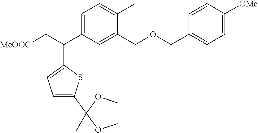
C1=C(C(C2=CC=C(C3(C)OCCO3)S2)C[MeOOC])C=C(COCC2=CC=C([OMe])C=C2)C(C)=C1
